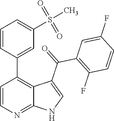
C1=CN=C2C(=C1C1=CC(S(=O)(=O)C)=CC=C1)C(C(=O)C1=C(F)C=CC(F)=C1)=CN2
